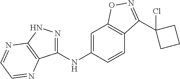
C1(NC2=CC3=C(C=C2)C(C2(Cl)CCC2)=NO3)=NNC2=C1N=CC=N2
